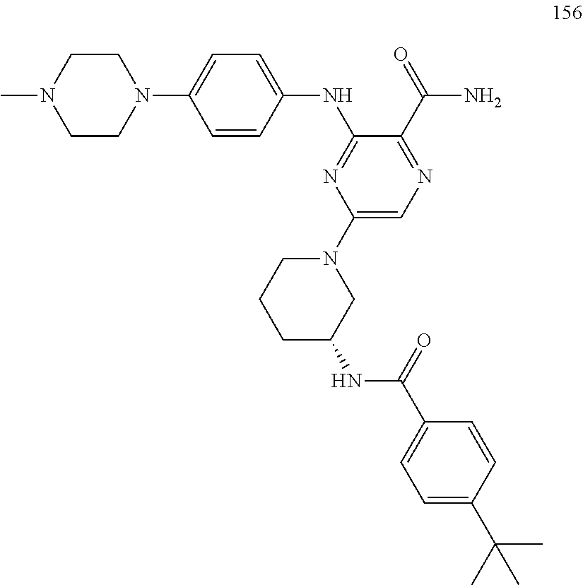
CN1CCN(C2=CC=C(NC3=NC(N4CC(NC(C5=CC=C(C(C)(C)C)C=C5)=O)CCC4)=CN=C3C(=O)N)C=C2)CC1
